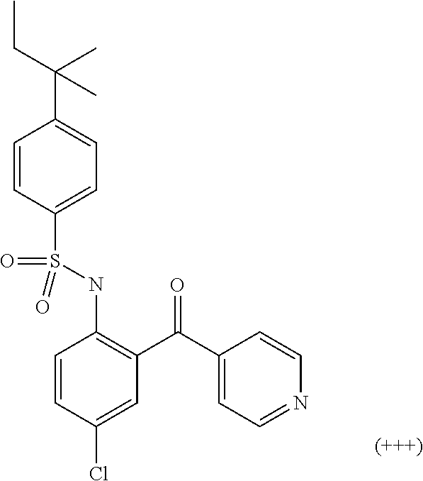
C1=CC(S(NC2=C(C(C3=CC=NC=C3)=O)C=C(Cl)C=C2)(=O)=O)=CC=C1C(C)(CC)C
